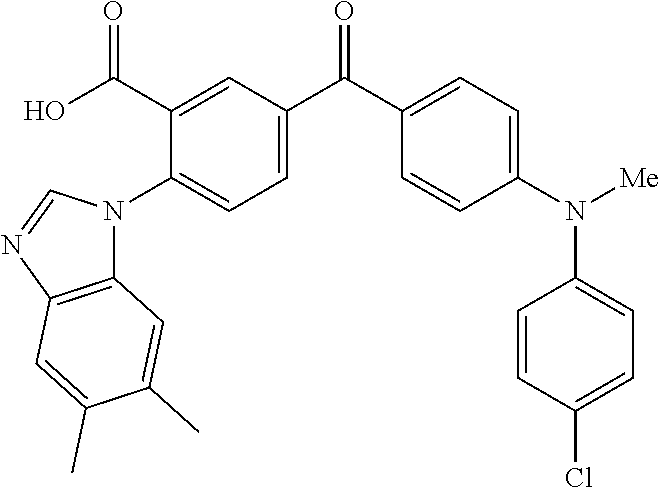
C1(C(O)=O)=CC(C(C2=CC=C(N([Me])C3=CC=C(Cl)C=C3)C=C2)=O)=CC=C1N1C2=C(N=C1)C=C(C)C(C)=C2
